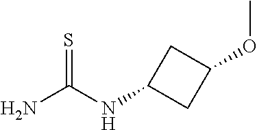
NC(NC1CC(OC)C1)=S
